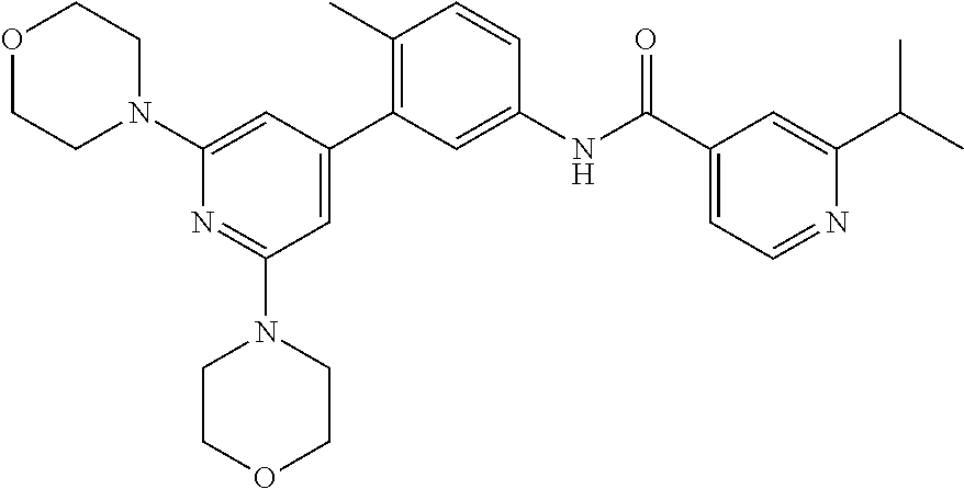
O1CCN(C2=CC(C3=C(C)C=CC(NC(C4=CC=NC(C(C)C)=C4)=O)=C3)=CC(N3CCOCC3)=N2)CC1
